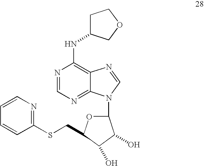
N1=CN=C2C(=C1NC1CCOC1)N=CN2C1OC(CSC2=NC=CC=C2)C(O)C1O
